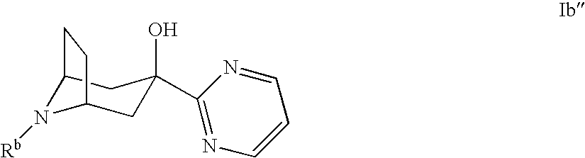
C1C(O)(C2=NC=CC=N2)CC2N([Rb])C1CC2
